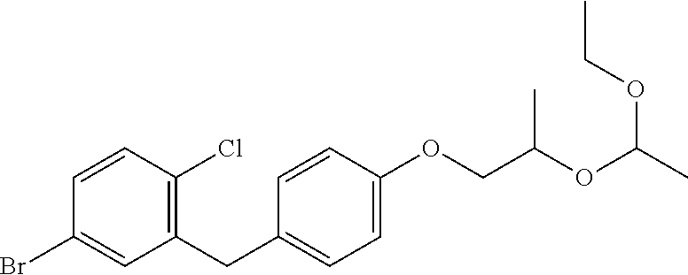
BrC1=CC(CC2=CC=C(OCC(OC(C)OCC)C)C=C2)=C(Cl)C=C1
